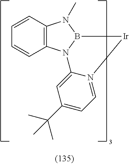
C12=C(N3B(N1C)[Ir]N1=CC=C(C(C)(C)C)C=C31)C=CC=C2
